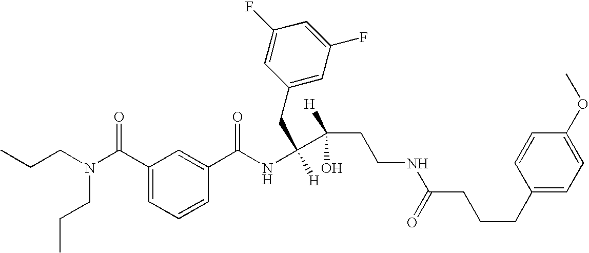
CCCN(C(C1=CC=CC(C(NC([H])(C(CCNC(CCCC2=CC=C(OC)C=C2)=O)(O)[H])CC2=CC(F)=CC(F)=C2)=O)=C1)=O)CCC
